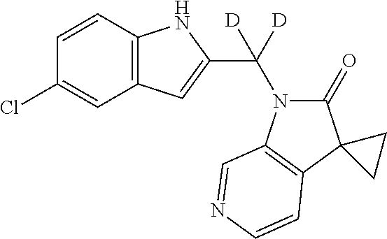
C1(Cl)=CC2=C(C=C1)NC(C(N1C(=O)C3(C4=C1C=NC=C4)CC3)([D])[D])=C2
